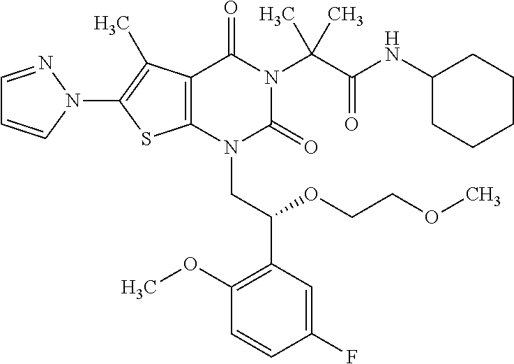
C12=C(C(C)=C(N3C=CC=N3)S1)C(=O)N(C(C(=O)NC1CCCCC1)(C)C)C(=O)N2CC(C1=C(OC)C=CC(F)=C1)OCCOC
